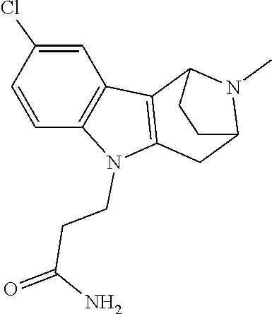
N1(C)C2C3=C(CC1CC2)N(CCC(=O)N)C1=C3C=C(Cl)C=C1
